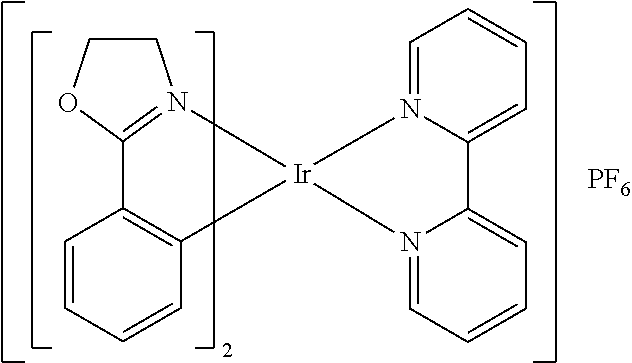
C1COC2=N1[Ir]1(C3=C2C=CC=C3)N2=CC=CC=C2C2=CC=CC=N21.[PF6]
